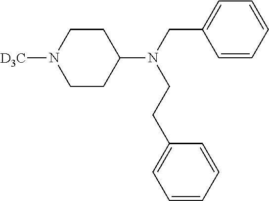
[D3C]N1CCC(N(CC2=CC=CC=C2)CCC2=CC=CC=C2)CC1
